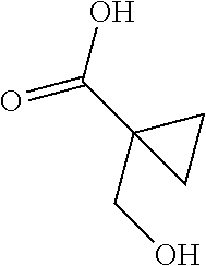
C1(C(O)=O)(CO)CC1
